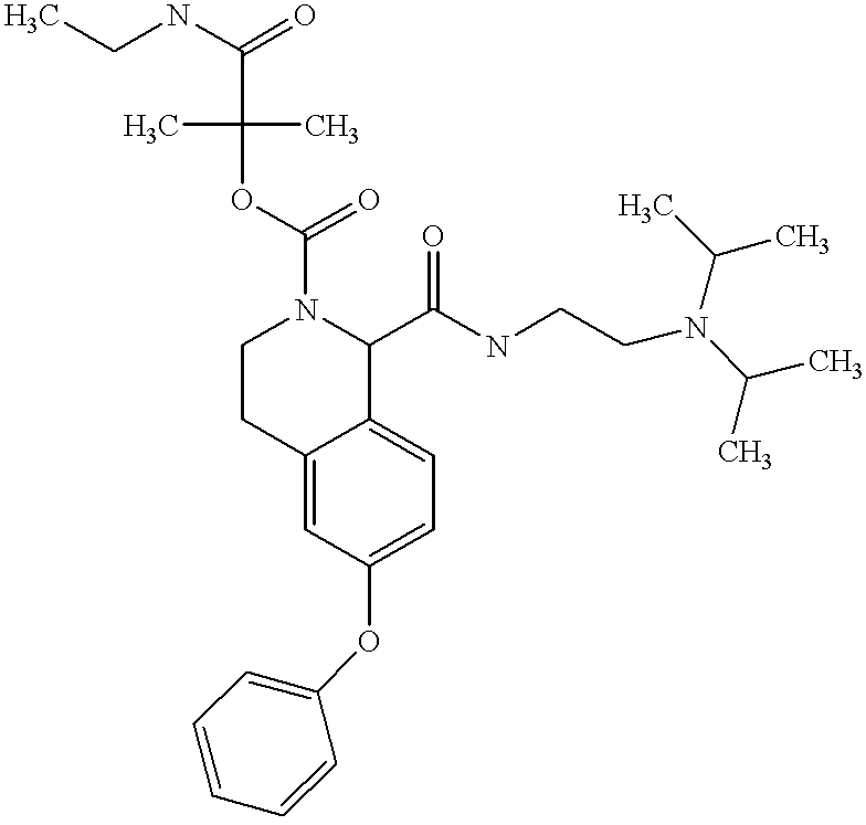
O(C1=CC=C2C(=C1)CCN(C(OC(C)(C)C(=O)NCC)=O)C2C(NCCN(C(C)C)C(C)C)=O)C1=CC=CC=C1
